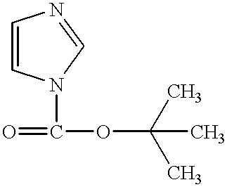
C1=CN(C(=O)OC(C)(C)C)C=N1
